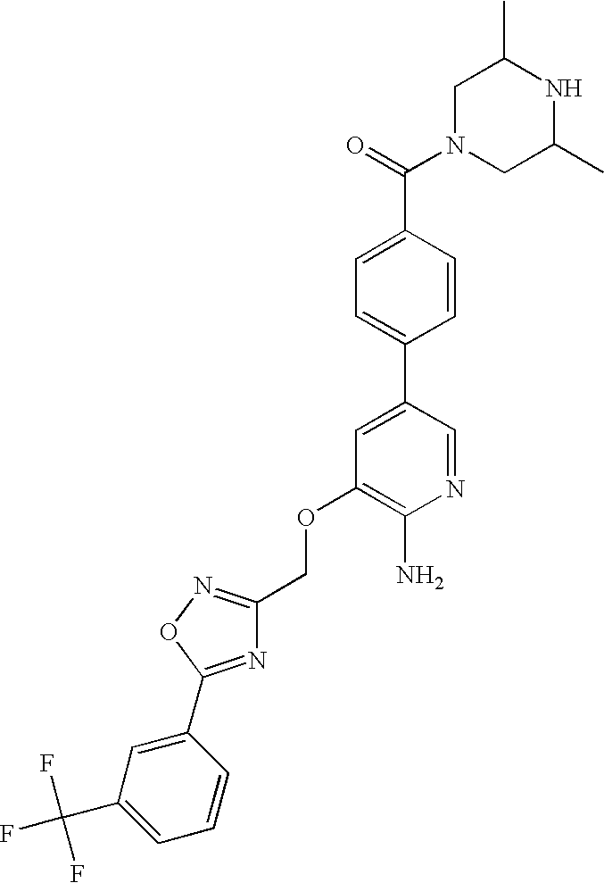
C1N(C(=O)C2=CC=C(C3=CC(OCC4=NOC(C5=CC(C(F)(F)F)=CC=C5)=N4)=C(N)N=C3)C=C2)CC(C)NC1C
